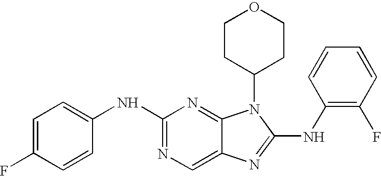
C1(NC2=NC=C3C(=N2)N(C2CCOCC2)C(NC2=C(F)C=CC=C2)=N3)=CC=C(F)C=C1
